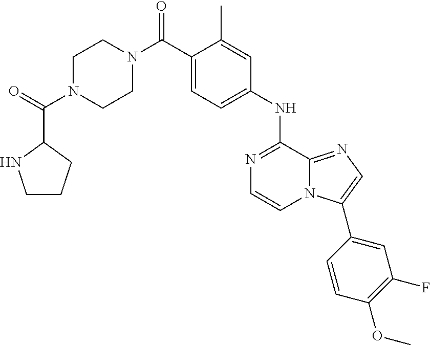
C(C1=CC=C(NC2=NC=CN3C2=NC=C3C2=CC(F)=C(OC)C=C2)C=C1C)(=O)N1CCN(C(=O)C2NCCC2)CC1
